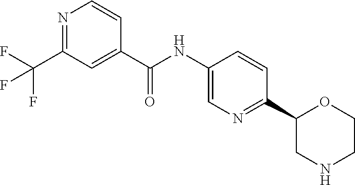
C(C1=CC(C(F)(F)F)=NC=C1)(NC1=CN=C(C2CNCCO2)C=C1)=O
